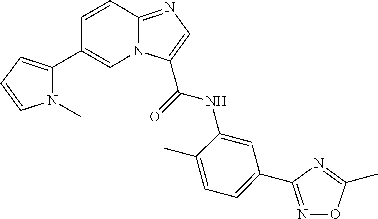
C1=CC2=NC=C(C(NC3=CC(C4=NOC(C)=N4)=CC=C3C)=O)N2C=C1C1=CC=CN1C
